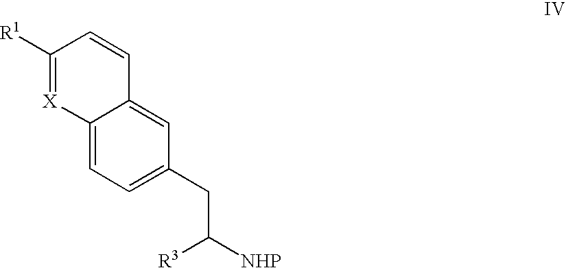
C12=CC=C(CC([NHP])[R3])C=C1C=CC([R1])=[X]2
